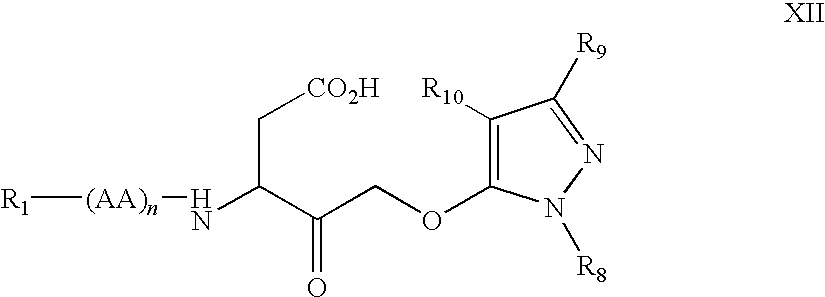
[R1][(AA)n]NC(C(COC1=C([R10])C([R9])=NN1[R8])=O)C[CO2H]
